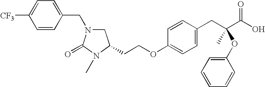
C1=CC(CN2CC(CCOC3=CC=C(CC(C(O)=O)(C)OC4=CC=CC=C4)C=C3)N(C)C2=O)=CC=C1[CF3]
